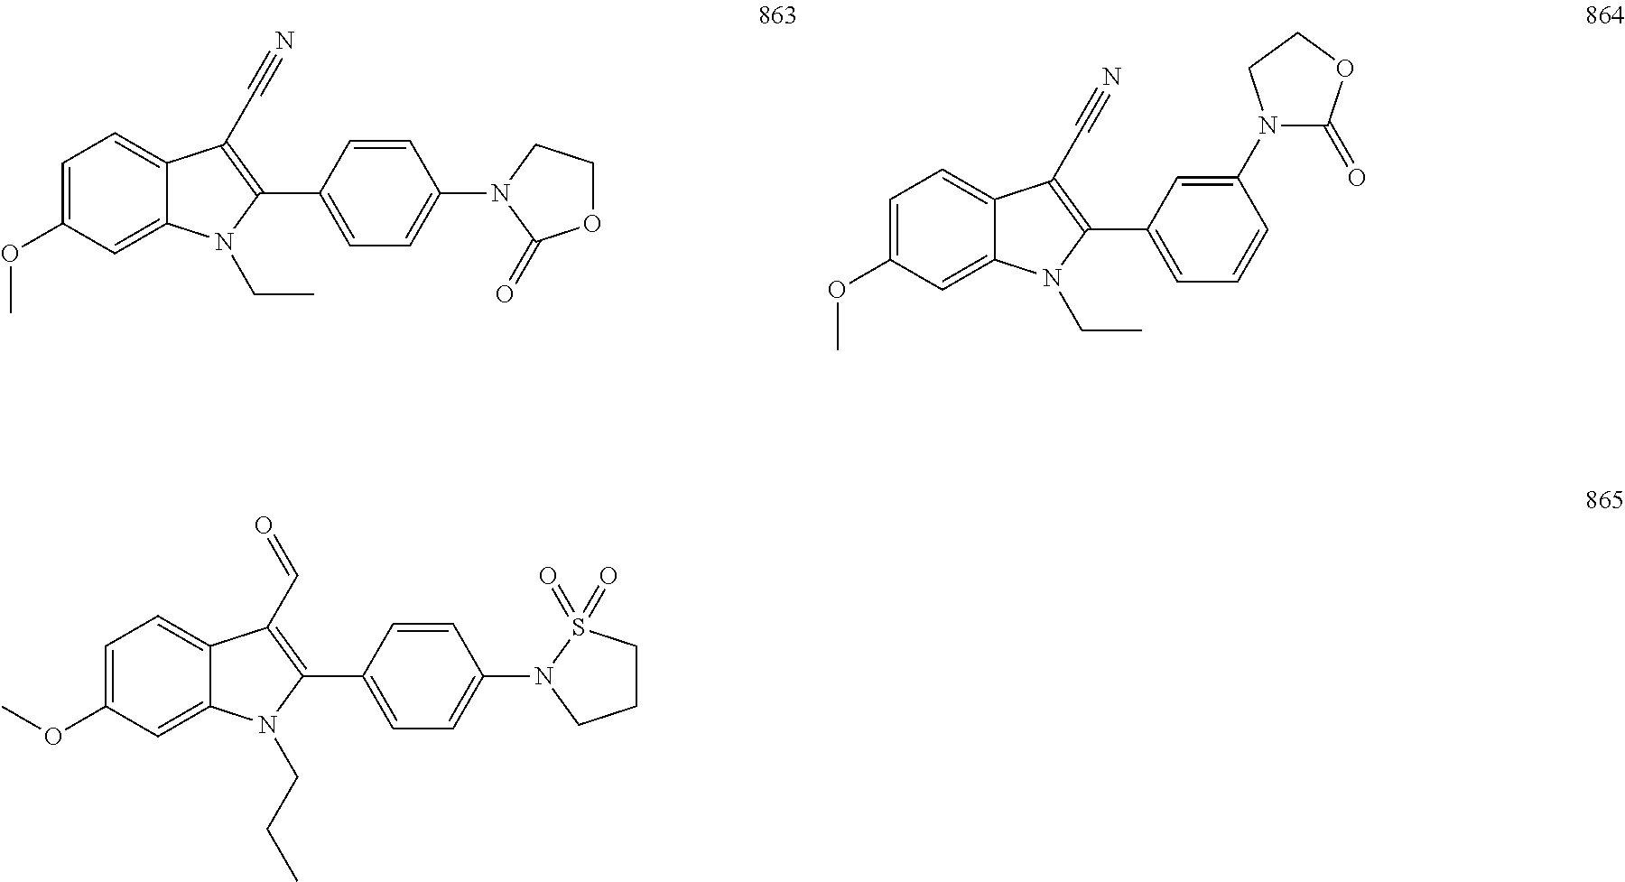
C1(OC)=CC=C2C(=C1)N(CC)C(C1=CC=C(N3C(=O)OCC3)C=C1)=C2C#N.C1(OC)=CC=C2C(=C1)N(CC)C(C1=CC=CC(N3C(=O)OCC3)=C1)=C2C#N.C1(OC)=CC=C2C(=C1)N(CCC)C(C1=CC=C(N3CCCS3(=O)=O)C=C1)=C2C=O
